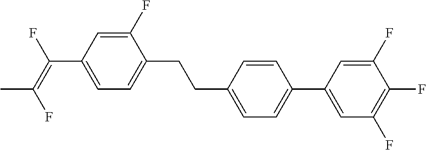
C1(F)=CC(C(=C(F)C)F)=CC=C1CCC1=CC=C(C2=CC(F)=C(F)C(F)=C2)C=C1
